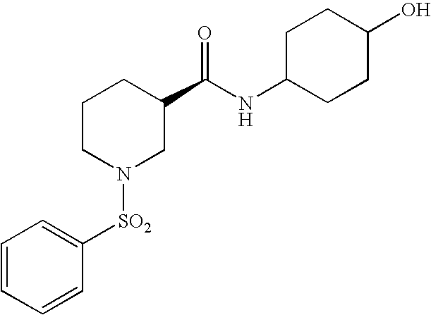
C1=CC=CC([SO2]N2CC(C(NC3CCC(O)CC3)=O)CCC2)=C1
